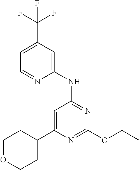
N1=C(OC(C)C)N=C(NC2=CC(C(F)(F)F)=CC=N2)C=C1C1CCOCC1
